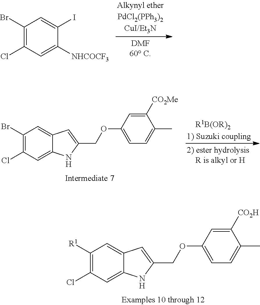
C1(Br)=C(Cl)C=C([NHCOCF3])C(I)=C1.C1(Br)=C(Cl)C=C2C(=C1)C=C(COC1=CC=C(C)C([CO2Me])=C1)N2.C1([R1])=C(Cl)C=C2C(=C1)C=C(COC1=CC=C(C)C([CO2H])=C1)N2
